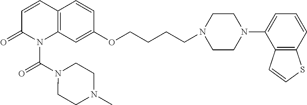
C12=C(C=C(OCCCCN3CCN(C4=CC=CC5=C4C=CS5)CC3)C=C1)N(C(N1CCN(C)CC1)=O)C(=O)C=C2
